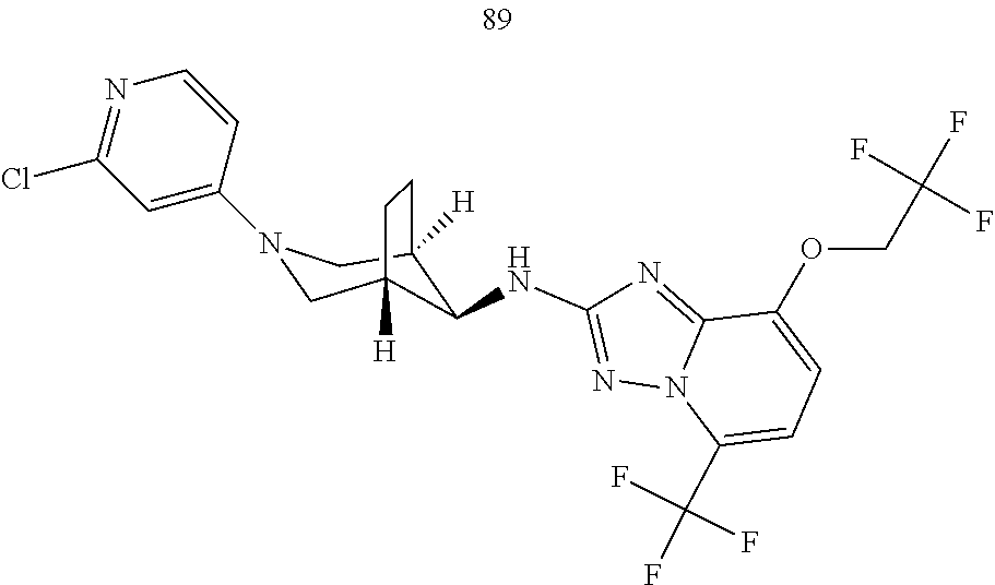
C12([H])CN(C3=CC(Cl)=NC=C3)CC([H])(CC1)C2NC1=NN2C(=N1)C(OCC(F)(F)F)=CC=C2C(F)(F)F
